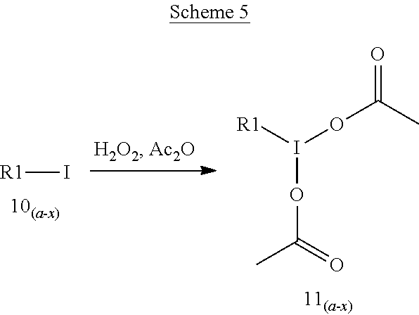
[R1]I.O=C(C)OI(OC(C)=O)[R1]
